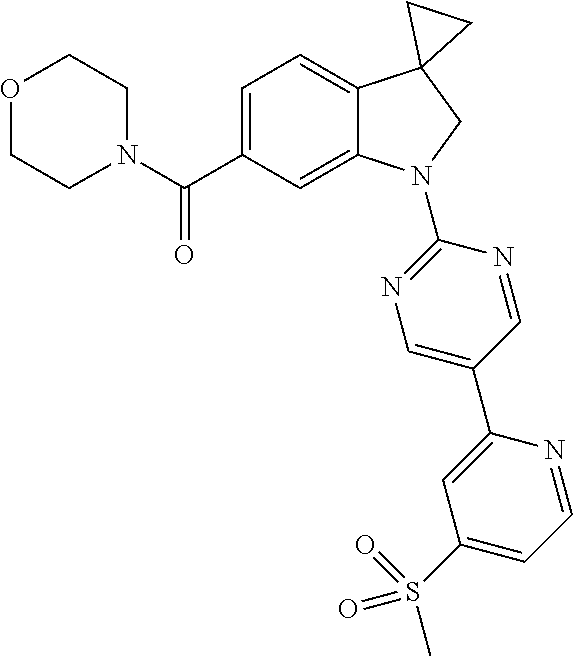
N1(C(C2=CC=C3C(=C2)N(C2=NC=C(C4=CC(S(=O)(C)=O)=CC=N4)C=N2)CC32CC2)=O)CCOCC1
